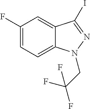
C1(F)=CC=C2C(=C1)C(I)=NN2CC(F)(F)F
